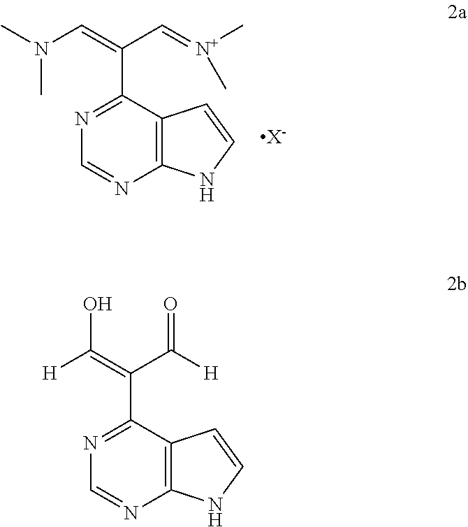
C1=NC2=C(C(C(C=[N+](C)C)=CN(C)C)=N1)C=CN2.[X-].C1=NC2=C(C=CN2)C(C(C([H])=O)=C(O)[H])=N1
